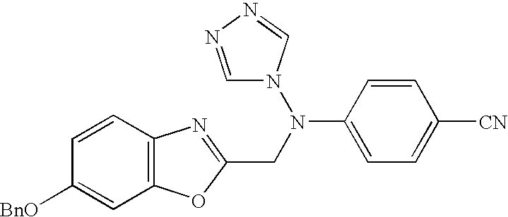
C12=C(C=CC([BnO])=C1)N=C(CN(C1=CC=C([CN])C=C1)N1C=NN=C1)O2
